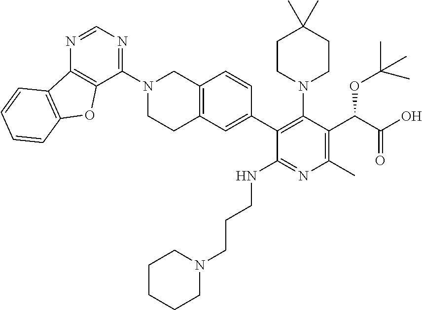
C12=C(N=CN=C1N1CCC3=C(C1)C=CC(C1=C(N4CCC(C)(C)CC4)C(C(C(=O)O)OC(C)(C)C)=C(C)N=C1NCCCN1CCCCC1)=C3)C1=C(O2)C=CC=C1
